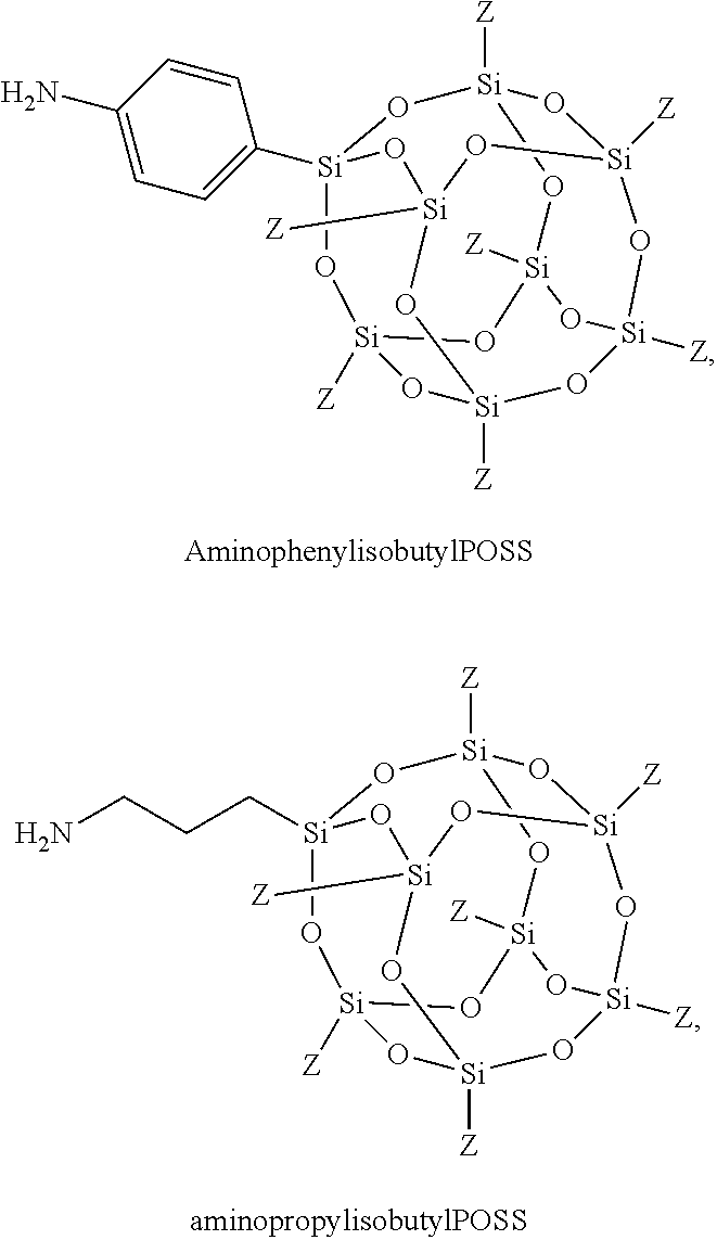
[Si]12(C3=CC=C(N)C=C3)O[Si]3([Z])O[Si]4([Z])O[Si]5([Z])O[Si]([Z])(O[Si]([Z])(O1)O[Si]([Z])(O5)O3)O[Si]([Z])(O2)O4.[Si]12(CCCN)O[Si]3([Z])O[Si]4([Z])O[Si]5([Z])O[Si]([Z])(O[Si]([Z])(O1)O[Si]([Z])(O5)O3)O[Si]([Z])(O2)O4
